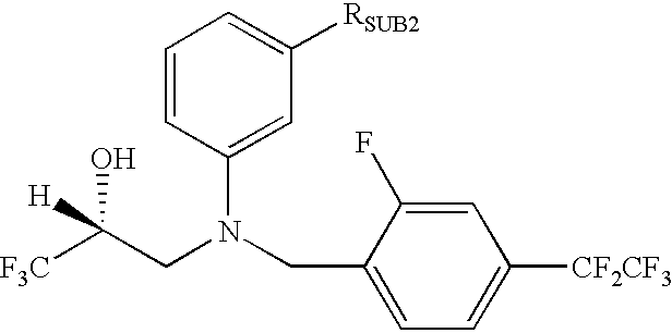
[F3C]C(CN(CC1=CC=C([CF2CF3])C=C1F)C1=CC([RSUB2])=CC=C1)(O)[H]
